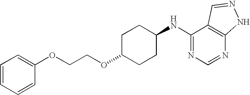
C1=CC=CC(OCCOC2CCC(NC3=NC=NC4=C3C=NN4)CC2)=C1
